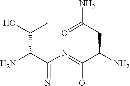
C1(C(N)C(O)C)=NOC(C(N)CC(N)=O)=N1
